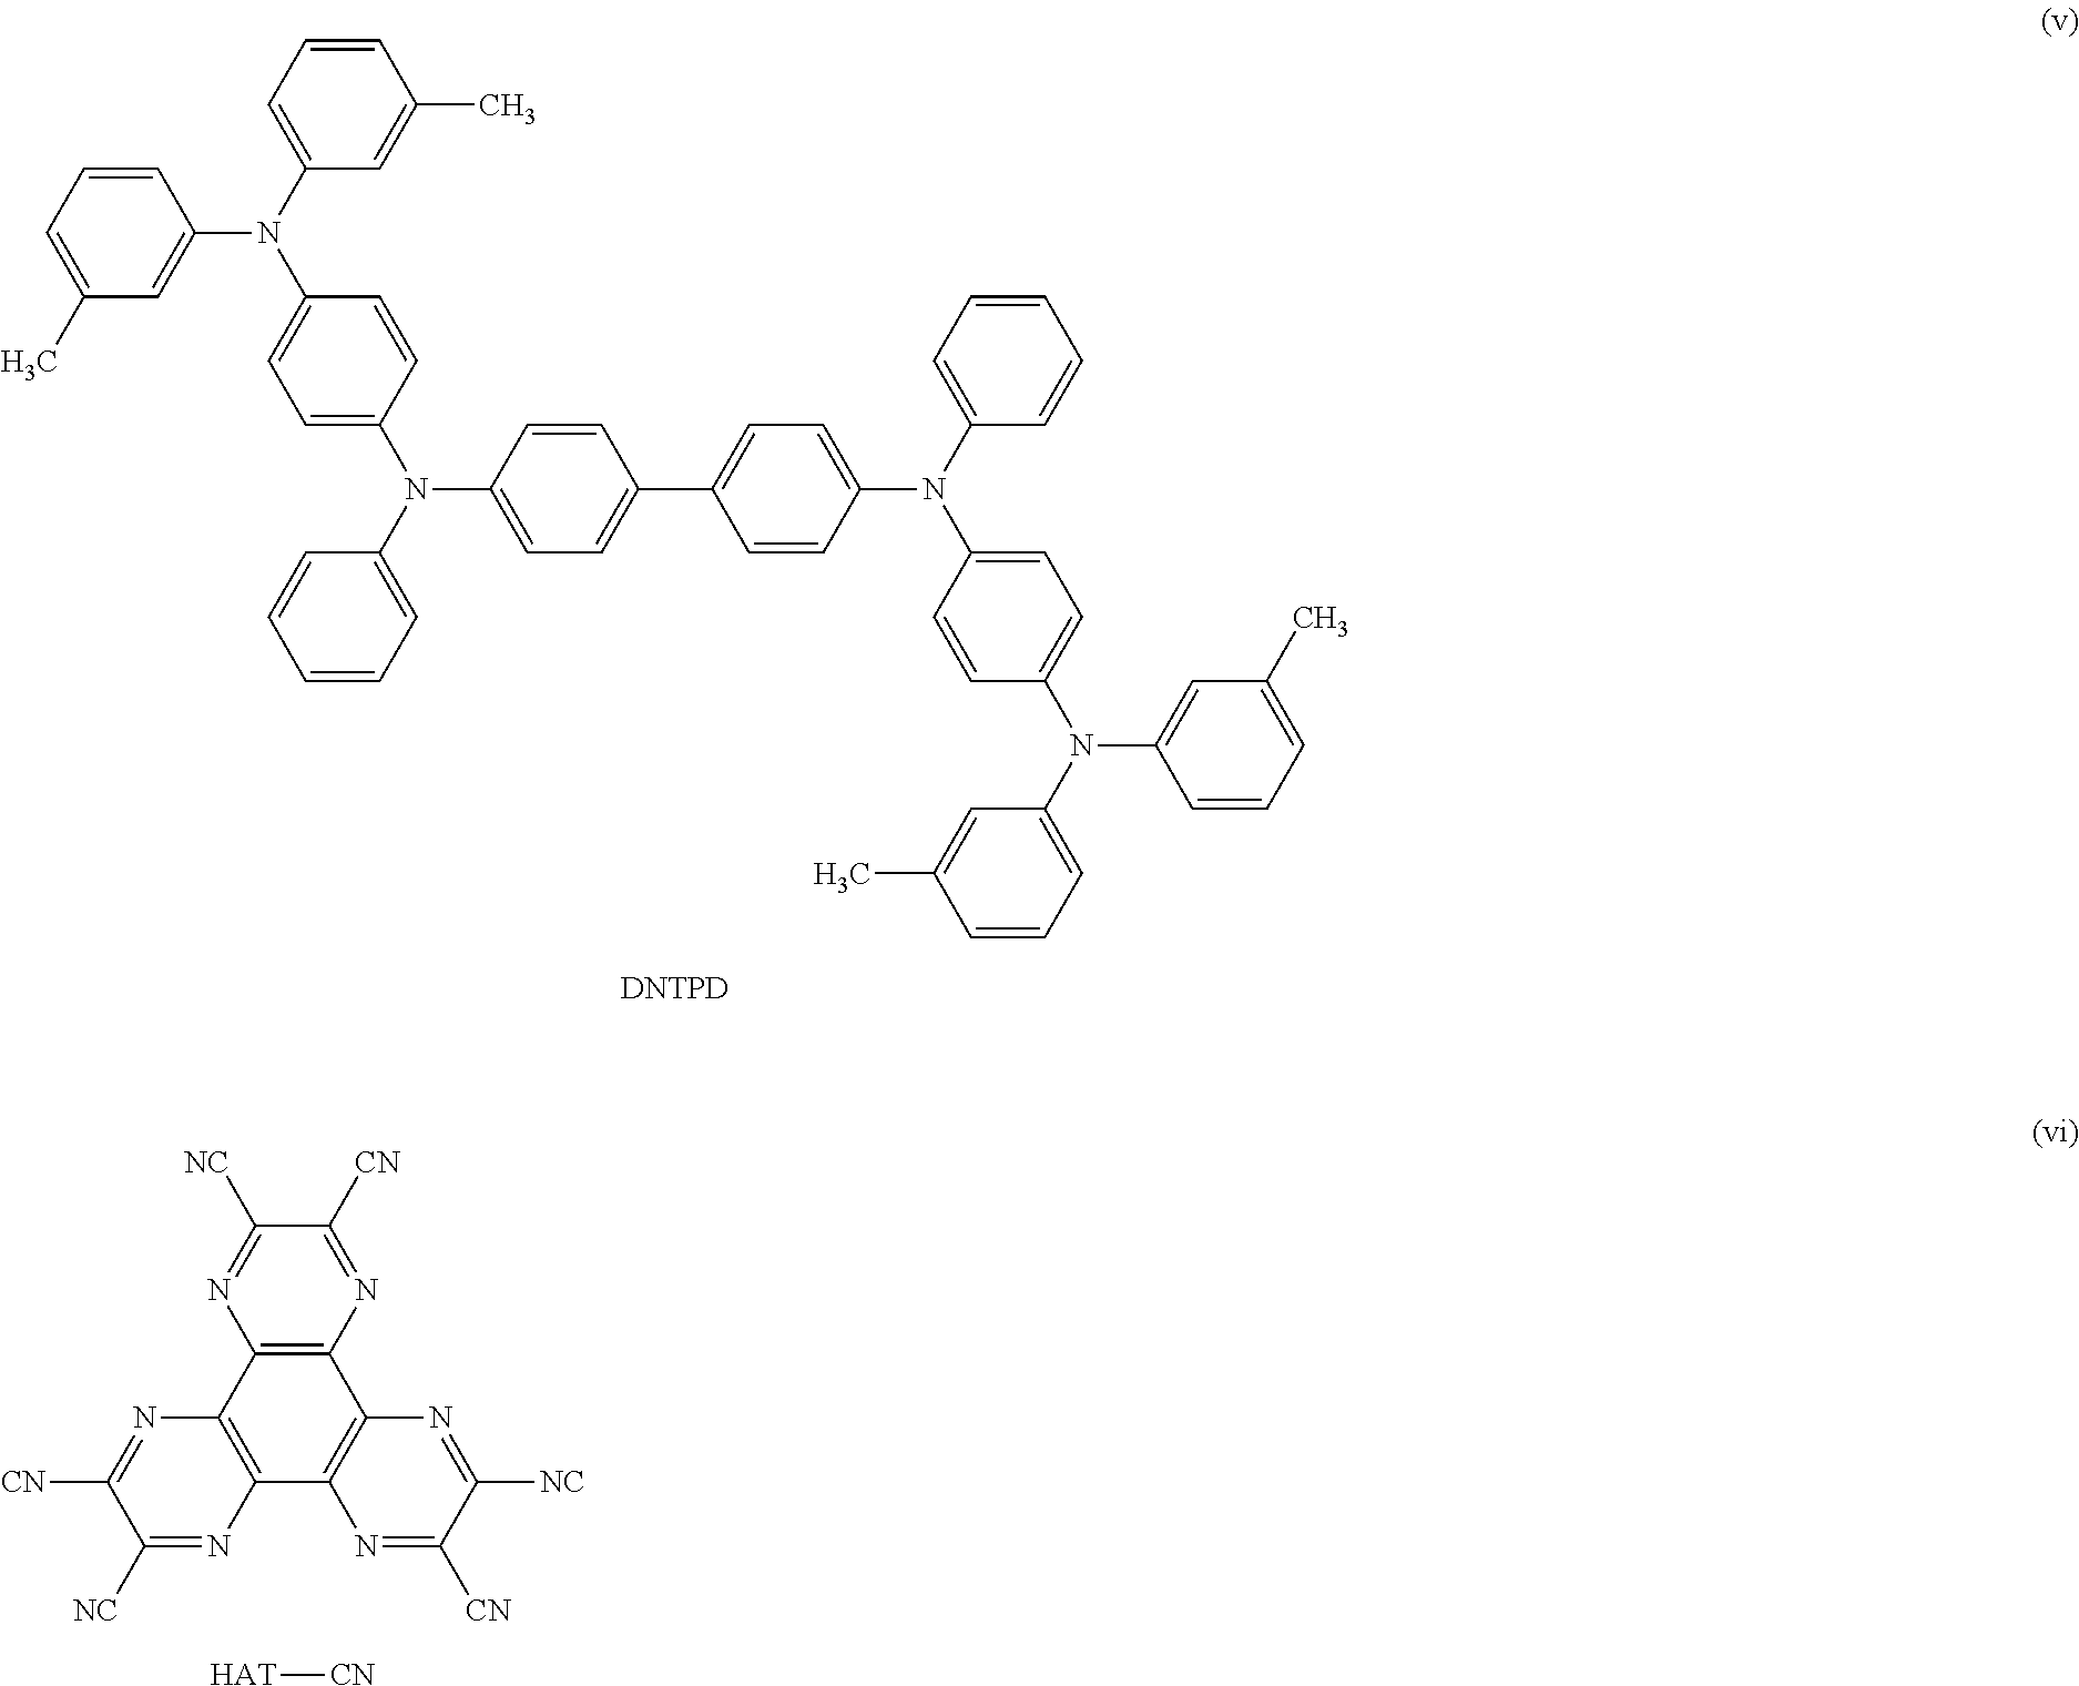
[DNTPD].N(C1=CC=C(C2=CC=C(N(C3=CC=C(N(C4=CC(C)=CC=C4)C4=CC=CC(C)=C4)C=C3)C3=CC=CC=C3)C=C2)C=C1)(C1=CC=CC=C1)C1=CC=C(N(C2=CC(C)=CC=C2)C2=CC=CC(C)=C2)C=C1.C1([NC])=NC2=C(N=C1[CN])C1=C(C3=C2N=C([CN])C([NC])=N3)N=C([CN])C([NC])=N1.[HAT][CN]
